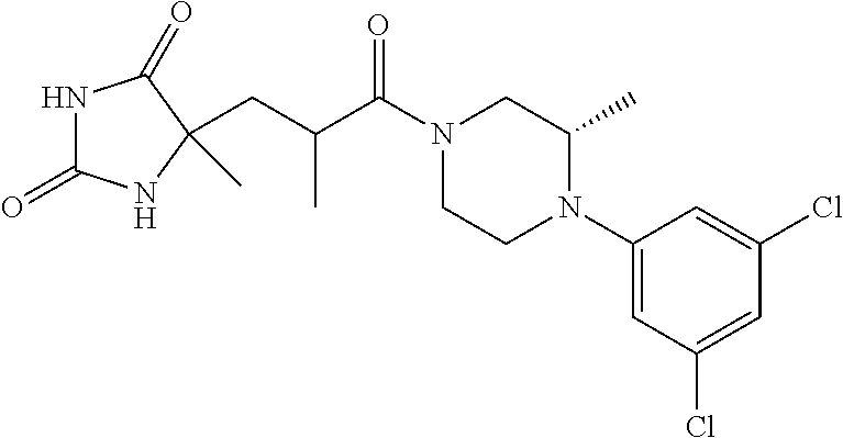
N1C(=O)NC(C)(CC(C(N2CCN(C3=CC(Cl)=CC(Cl)=C3)C(C)C2)=O)C)C1=O
